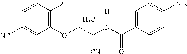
C1(OCC(N(C(C2=CC=C([SF5])C=C2)=O)[H])(C)[CN])=C(Cl)C=CC([NC])=C1
